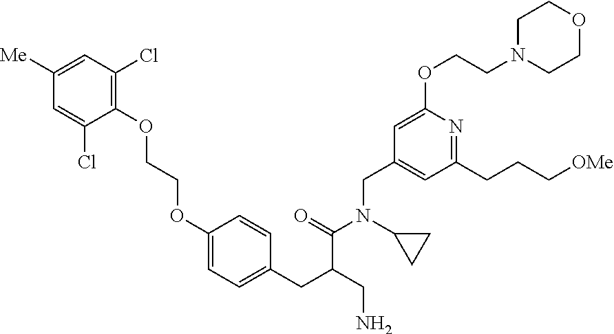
C1=C([Me])C=C(Cl)C(OCCOC2=CC=C(CC(CN)C(=O)N(CC3=CC(CCC[OMe])=NC(OCCN4CCOCC4)=C3)C3CC3)C=C2)=C1Cl
